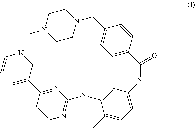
C1=CC=C(C2=NC(NC3=CC(NC(=O)C4=CC=C(CN5CCN(C)CC5)C=C4)=CC=C3C)=NC=C2)C=N1
